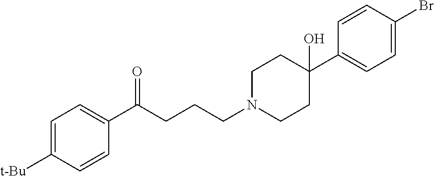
C1=C([t-Bu])C=CC(C(CCCN2CCC(C3=CC=C(Br)C=C3)(O)CC2)=O)=C1
